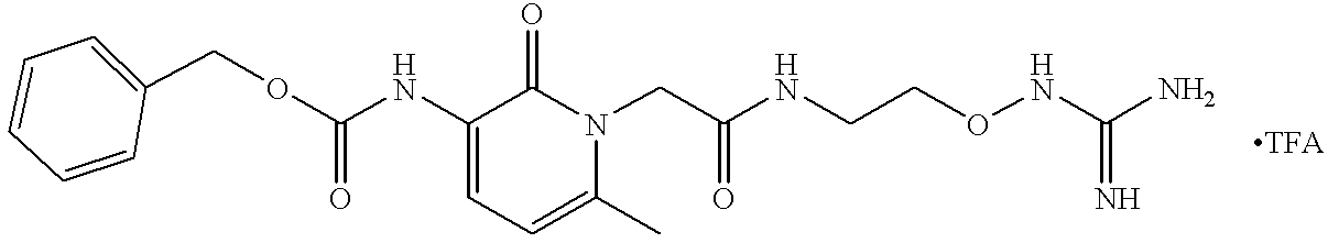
C1(NC(OCC2=CC=CC=C2)=O)=CC=C(C)N(CC(NCCONC(N)=N)=O)C1=O
